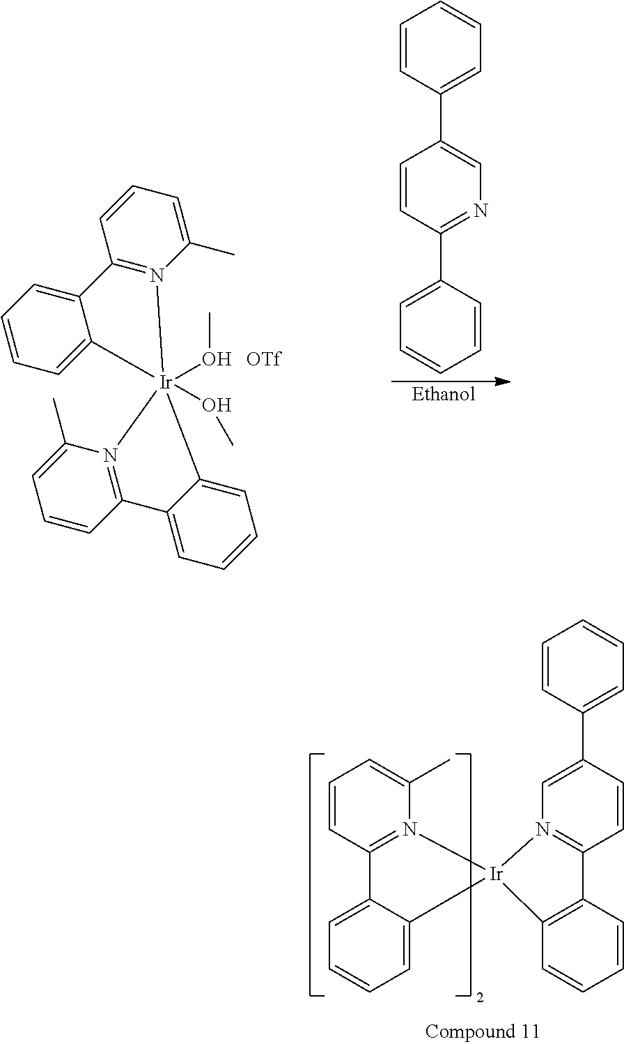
C1=CC(C2=CN=C(C3=CC=CC=C3)C=C2)=CC=C1.C12=N(C(C)=CC=C1)[Ir]1(OC)(OC)(C3=CC=CC=C23)N2=C(C=CC=C2C)C2=CC=CC=C21.[OTf].[Ethanol].C1=CC2=N(C(C)=C1)[Ir]1(C3=CC=CC=C23)N2=C(C=CC(C3=CC=CC=C3)=C2)C2=C1C=CC=C2
